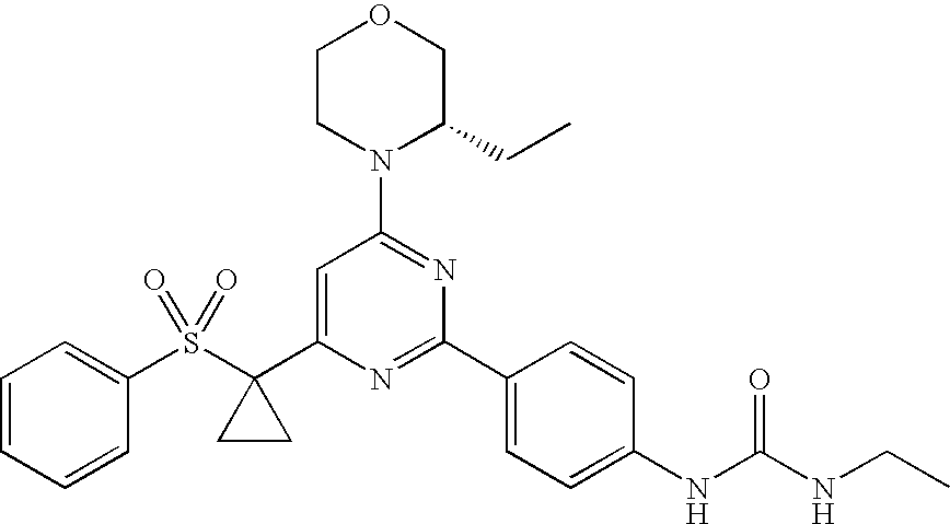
C1=CC=CC(S(C2(C3=CC(N4C(CC)COCC4)=NC(C4=CC=C(NC(NCC)=O)C=C4)=N3)CC2)(=O)=O)=C1
